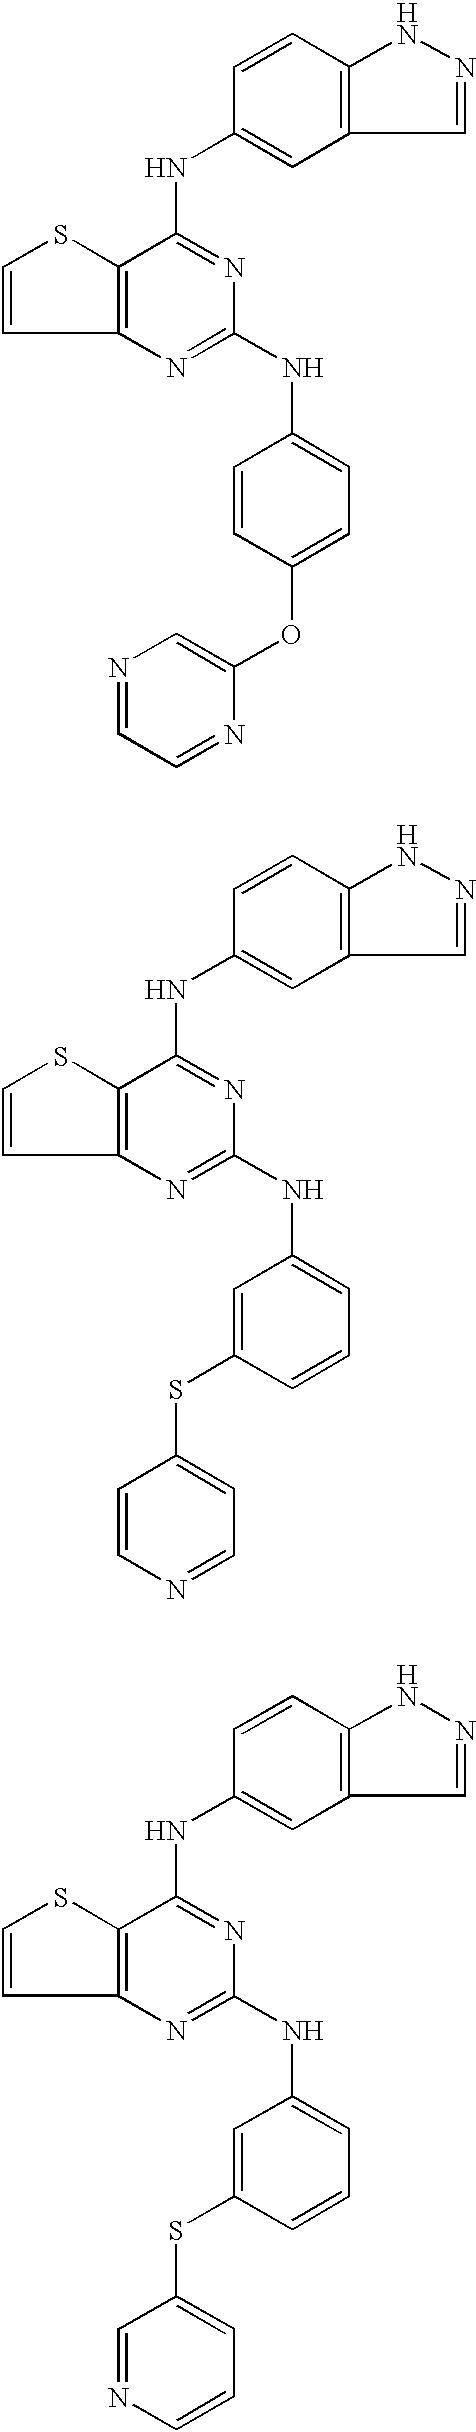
C12=C(N=C(NC3=CC=C(OC4=CN=CC=N4)C=C3)N=C1NC1=CC3=C(C=C1)NN=C3)C=CS2.C12=C(N=C(NC3=CC=CC(SC4=CC=NC=C4)=C3)N=C1NC1=CC3=C(C=C1)NN=C3)C=CS2.C12=C(N=C(NC3=CC=CC(SC4=CC=CN=C4)=C3)N=C1NC1=CC3=C(C=C1)NN=C3)C=CS2
